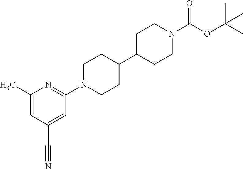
C1(C)=CC(C#N)=CC(N2CCC(C3CCN(C(OC(C)(C)C)=O)CC3)CC2)=N1
